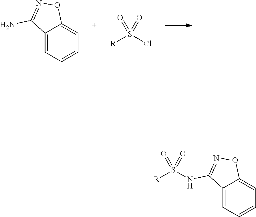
C12=CC=CC=C1ON=C2NS([R])(=O)=O.C12=CC=CC=C1ON=C2N.[R]S(=O)(Cl)=O
